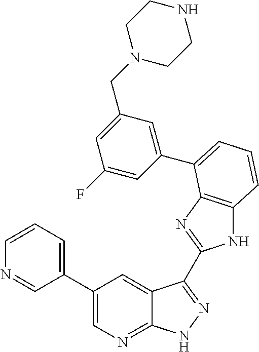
C1(C2=CN=C3C(=C2)C(C2=NC4=C(N2)C=CC=C4C2=CC(CN4CCNCC4)=CC(F)=C2)=NN3)=CC=CN=C1
